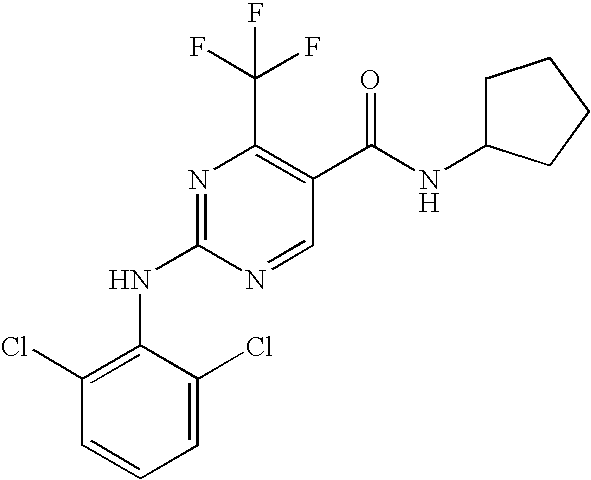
C1=C(Cl)C(NC2=NC(C(F)(F)F)=C(C(=O)NC3CCCC3)C=N2)=C(Cl)C=C1
